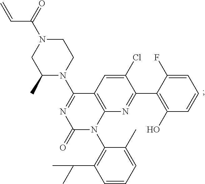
C1(Cl)=CC2=C(N=C1C1=C(O)C=CC=C1F)N(C1=C(C(C)C)C=CC=C1C)C(=O)N=C2N1CCN(C(=O)C=C)CC1C
